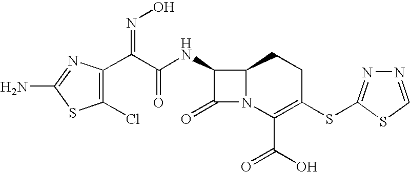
C1(Cl)=C(C(C(=O)NC2C(=O)N3C2CCC(SC2=NN=CS2)=C3C(O)=O)=NO)N=C(N)S1
